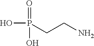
OP(=O)(O)CCN
